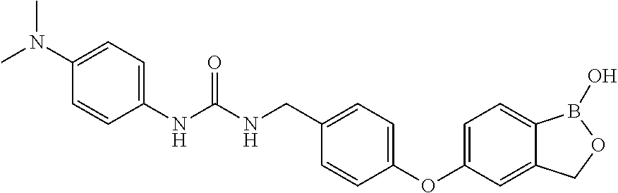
N(C(NCC1=CC=C(OC2=CC=C3C(=C2)COB3O)C=C1)=O)C1=CC=C(N(C)C)C=C1
